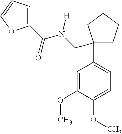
C1(C(N(CC2(C3=CC=C(OC)C(OC)=C3)CCCC2)[H])=O)=CC=CO1
